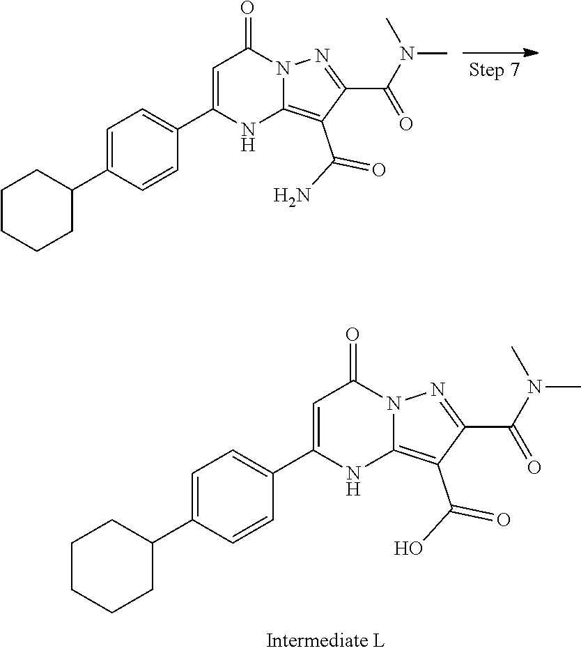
C1CCCC(C2=CC=C(C3=CC(=O)N4C(=C(C(O)=O)C(C(N(C)C)=O)=N4)N3)C=C2)C1.C1CCCC(C2=CC=C(C3=CC(=O)N4C(=C(C(N)=O)C(C(N(C)C)=O)=N4)N3)C=C2)C1
